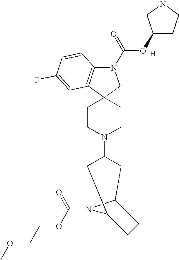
N1(C(OC2CCNC2)=O)C2=C(C3(C1)CCN(C1CC4N(C(OCCOC)=O)C(C1)CC4)CC3)C=C(F)C=C2.[H]
